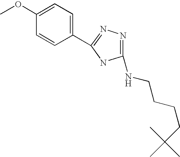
C1(C2=NN=C(NCCCCC(C)(C)C)N2)=CC=C(OC)C=C1
